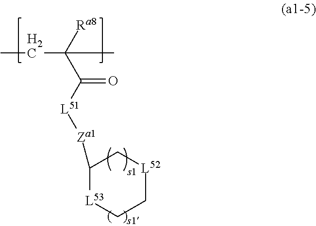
CCC(C([L51][Za1]C1[L53]CC[L52]C1)=O)([Ra8])C
